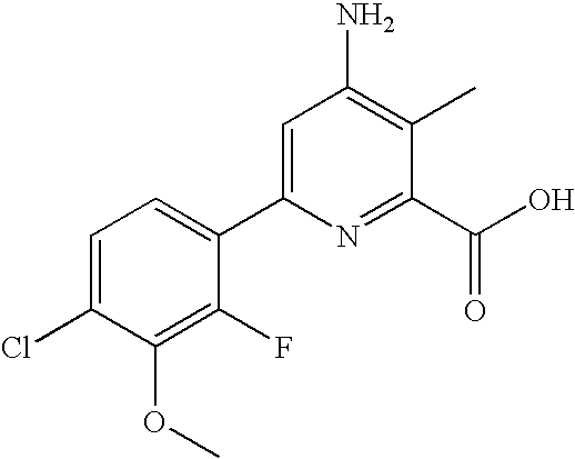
C1=C(Cl)C(OC)=C(F)C(C2=CC(N)=C(C)C(C(O)=O)=N2)=C1
